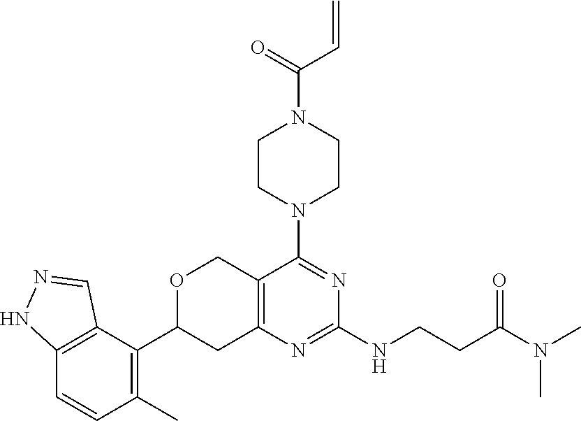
C1CN(C2=NC(NCCC(N(C)C)=O)=NC3=C2COC(C2=C(C)C=CC4=C2C=NN4)C3)CCN1C(=O)C=C
